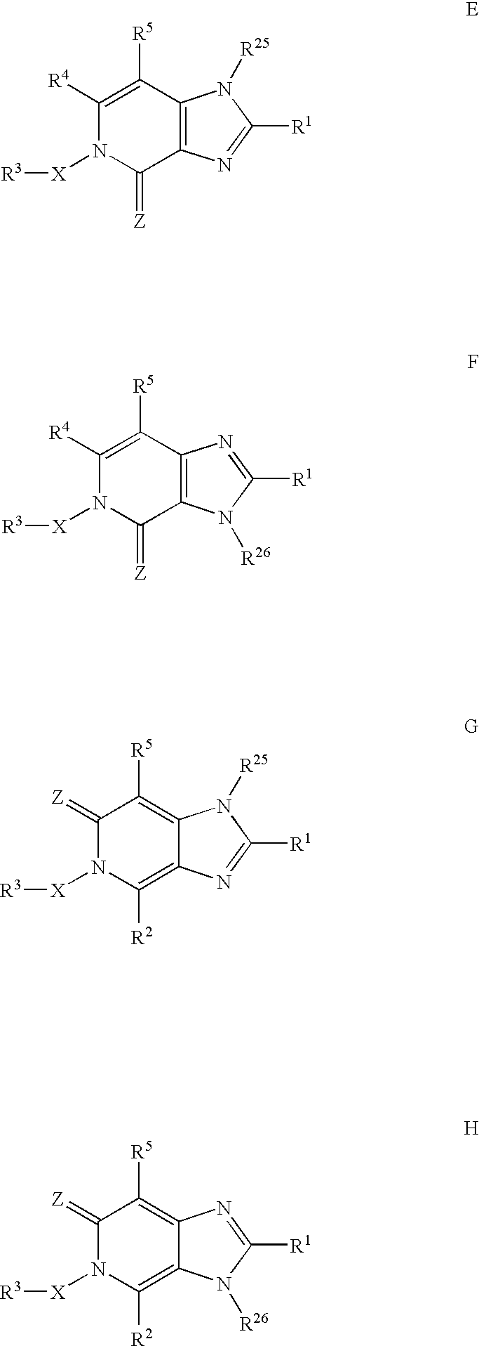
C1([R4])=C([R5])C2=C(C(=[Z])N1[X][R3])N=C([R1])N2[R25].C1([R4])=C([R5])C2=C(C(=[Z])N1[X][R3])N([R26])C([R1])=N2.C1(=[Z])N([X][R3])C([R2])=C2C(=C1[R5])N([R25])C([R1])=N2.C1(=[Z])N([X][R3])C([R2])=C2C(=C1[R5])N=C([R1])N2[R26]
